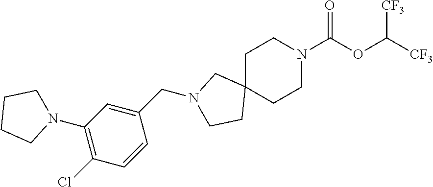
C1N(CC2=CC(N3CCCC3)=C(Cl)C=C2)CCC12CCN(C(OC([CF3])[CF3])=O)CC2
